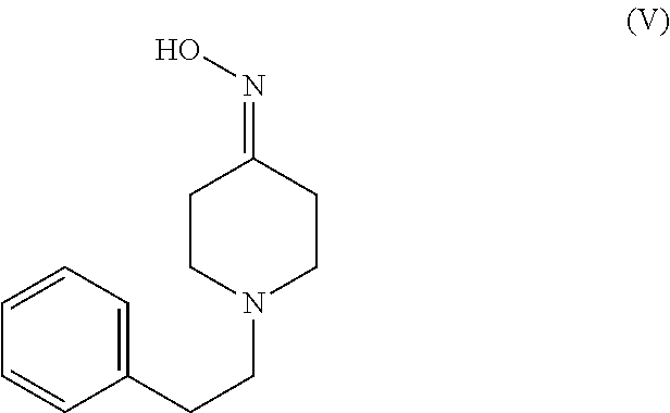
C1CN(CCC2=CC=CC=C2)CCC1=NO
